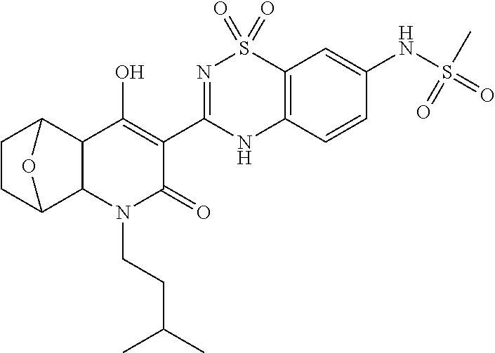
C1(O)=C(C2=NS(=O)(=O)C3=C(N2)C=CC(NS(C)(=O)=O)=C3)C(=O)N(CCC(C)C)C2C1C1CCC2O1
